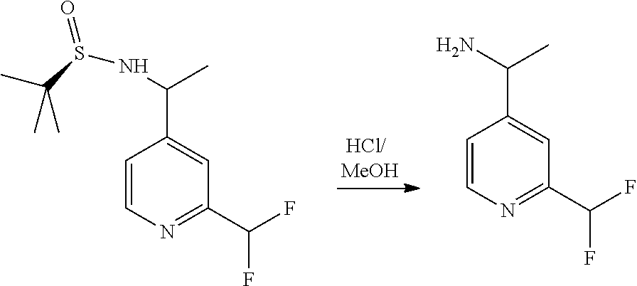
C1=CN=C(C(F)F)C=C1C(C)N.C1=CN=C(C(F)F)C=C1C(C)NS(C(C)(C)C)=O
